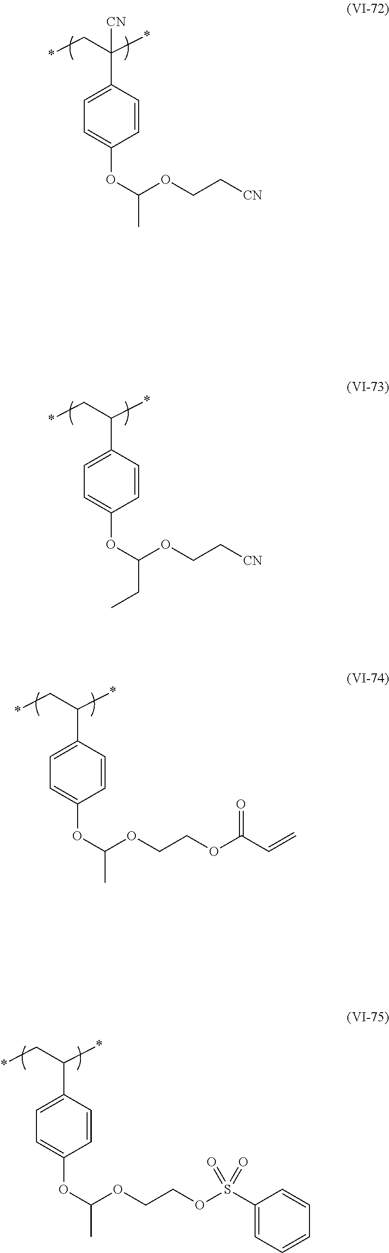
*CC(*)(C1=CC=C(OC(OCC[CN])C)C=C1)[CN].*CC(*)C1=CC=C(OC(OCC[CN])CC)C=C1.*CC(*)C1=CC=C(OC(OCCOC(C=C)=O)C)C=C1.*CC(*)C1=CC=C(OC(OCCOS(=O)(=O)C2=CC=CC=C2)C)C=C1
